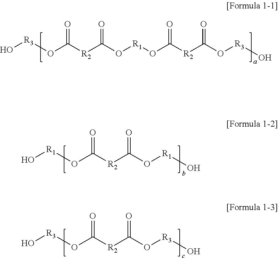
[R1](OC([R2]C(O[R1]O)=O)=O)O.[R3](OC([R2]C(O[R3]O)=O)=O)O.C([R2]C(O[R3]O)=O)(=O)O[R1]OC([R2]C(=O)O[R3]O)=O
